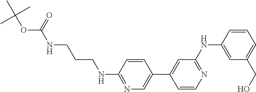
O(C(=O)NCCCNC1=NC=C(C2=CC(NC3=CC(CO)=CC=C3)=NC=C2)C=C1)C(C)(C)C
